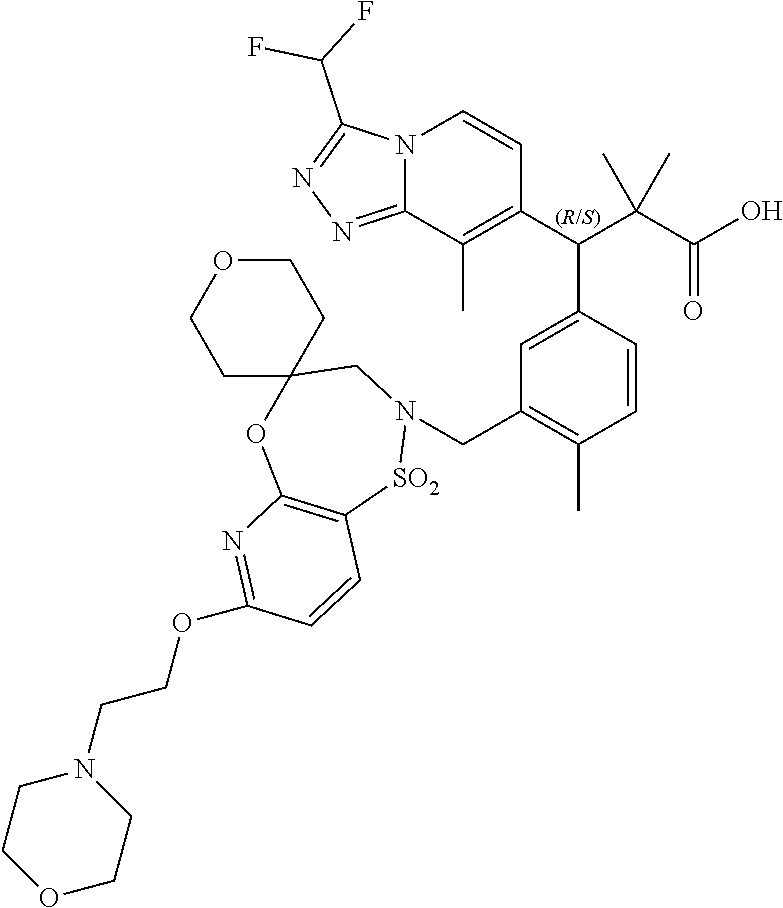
C1=CC(C(C(C(O)=O)(C)C)C2=C(C)C3=NN=C(C(F)F)N3C=C2)=CC(CN2[SO2]C3=C(OC4(C2)CCOCC4)N=C(OCCN2CCOCC2)C=C3)=C1C
